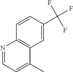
C1=C(C(F)(F)F)C=CC2=C1C(C)=CC=N2
